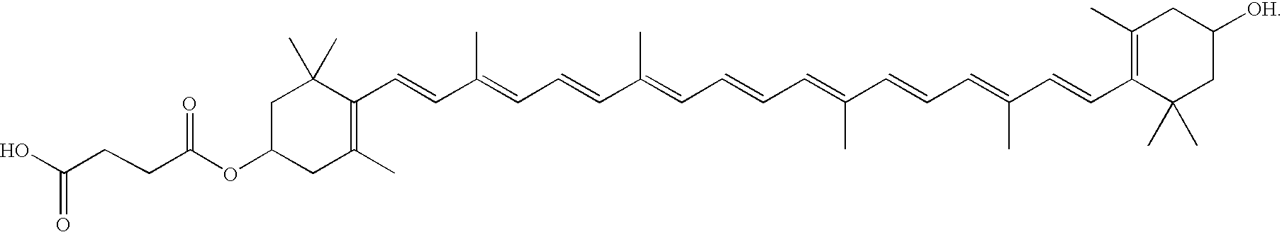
C1C(OC(CCC(O)=O)=O)CC(C)=C(C=CC(=CC=CC(C)=CC=CC=C(C=CC=C(C=CC2=C(C)CC([OH])CC2(C)C)C)C)C)C1(C)C
